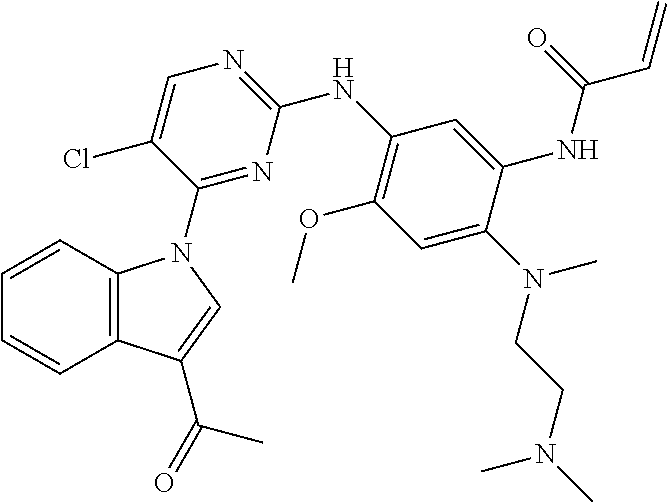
C1=CC2=C(C=C1)N(C1=NC(NC3=C(OC)C=C(N(CCN(C)C)C)C(NC(C=C)=O)=C3)=NC=C1Cl)C=C2C(C)=O
